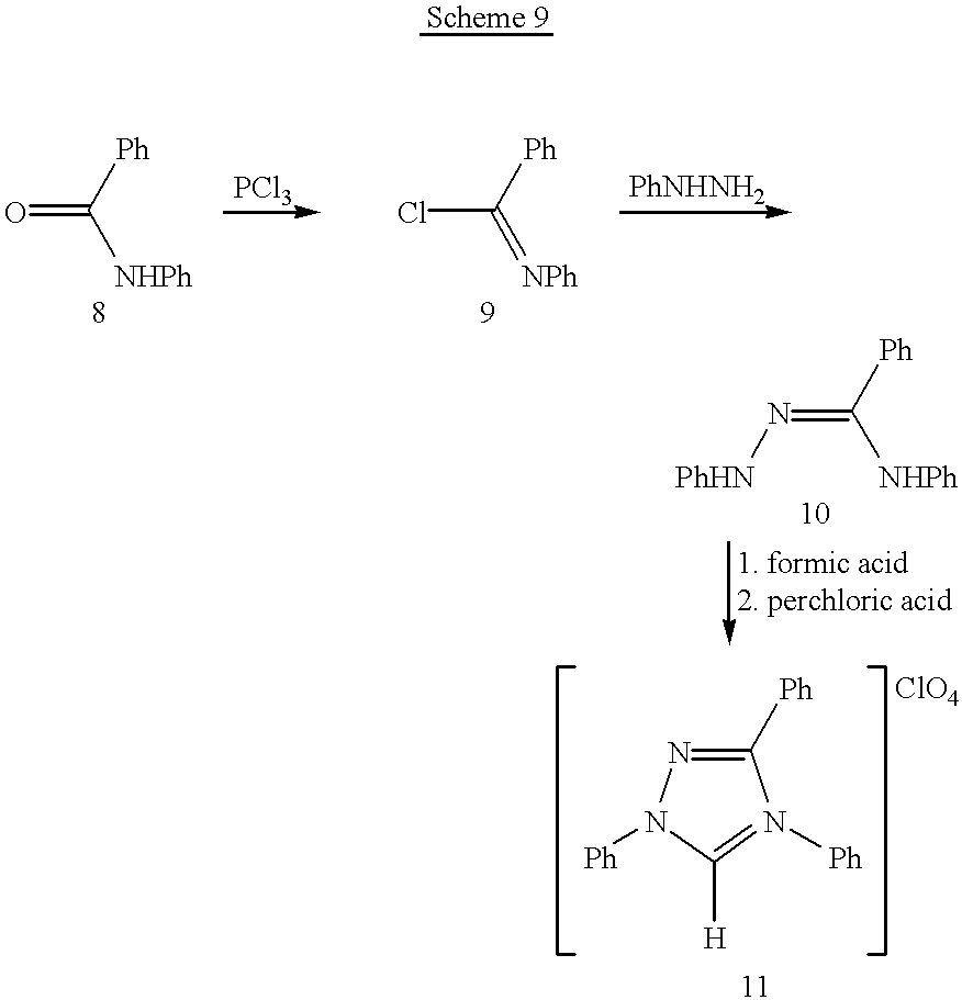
O=C([NHPh])[Ph].ClC(=[NPh])[Ph].C(=N[PhHN])([NHPh])[Ph].C1([Ph])=NN([Ph])C([H])=N1[Ph]
